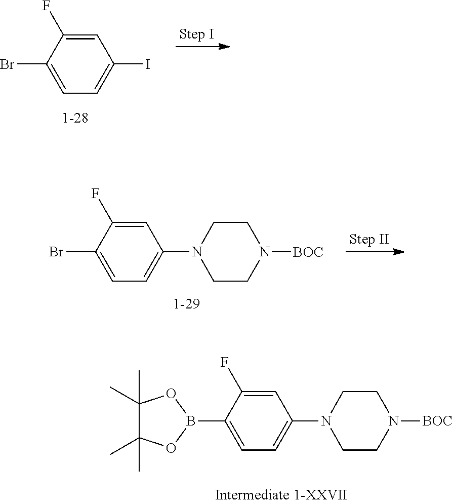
C1=C(N2CCN([BOC])CC2)C=C(F)C(Br)=C1.C1=C(I)C=C(F)C(Br)=C1.C1=C(N2CCN([BOC])CC2)C=C(F)C(B2OC(C)(C)C(C)(C)O2)=C1
